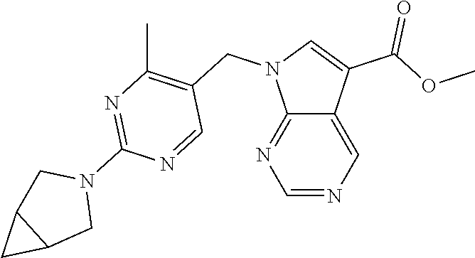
C12=NC=NC=C1C(C(=O)OC)=CN2CC1=C(C)N=C(N2CC3C(C2)C3)N=C1
